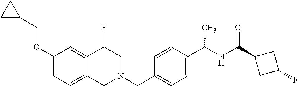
C1(OCC2CC2)=CC=C2C(=C1)C(F)CN(CC1=CC=C(C(NC(=O)C3CC(F)C3)C)C=C1)C2
